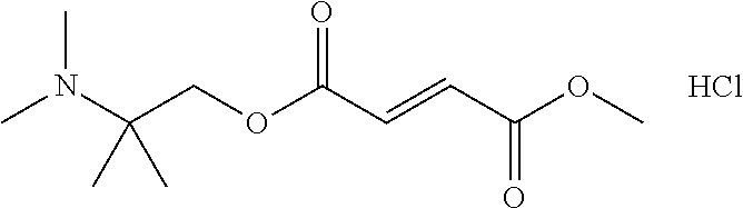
CN(C(COC(C=CC(OC)=O)=O)(C)C)C.Cl
